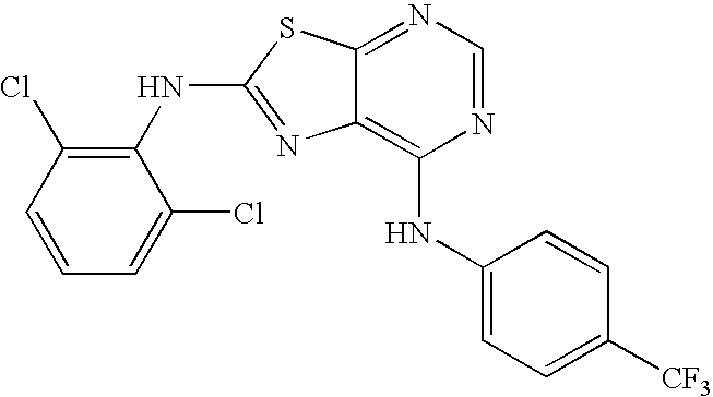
N1=CN=C2C(=C1NC1=CC=C([CF3])C=C1)N=C(NC1=C(Cl)C=CC=C1Cl)S2
